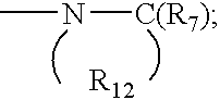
CN[C(R7)]
